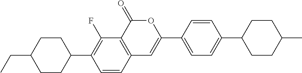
C12=C(C(=O)OC(C3=CC=C(C4CCC(C)CC4)C=C3)=C1)C(F)=C(C1CCC(CC)CC1)C=C2
